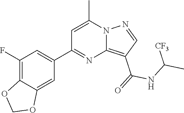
C12=C(C(=O)NC(C)[CF3])C=NN1C(C)=CC(C1=CC(F)=C3C(=C1)OCO3)=N2
